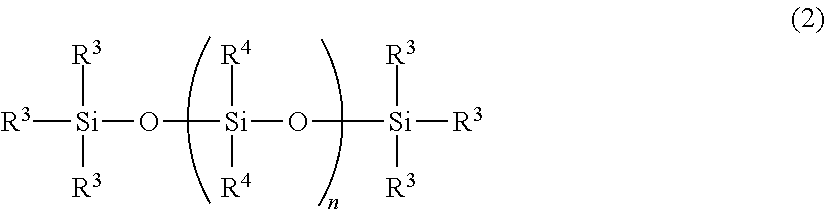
[R3][Si]([R3])([R3])O[Si]([R4])([R4])O[Si]([R3])([R3])[R3]
